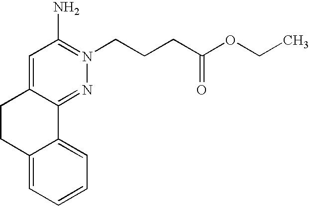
C1=C2C(=NN(CCCC(OCC)=O)=C1N)C1=CC=CC=C1CC2
